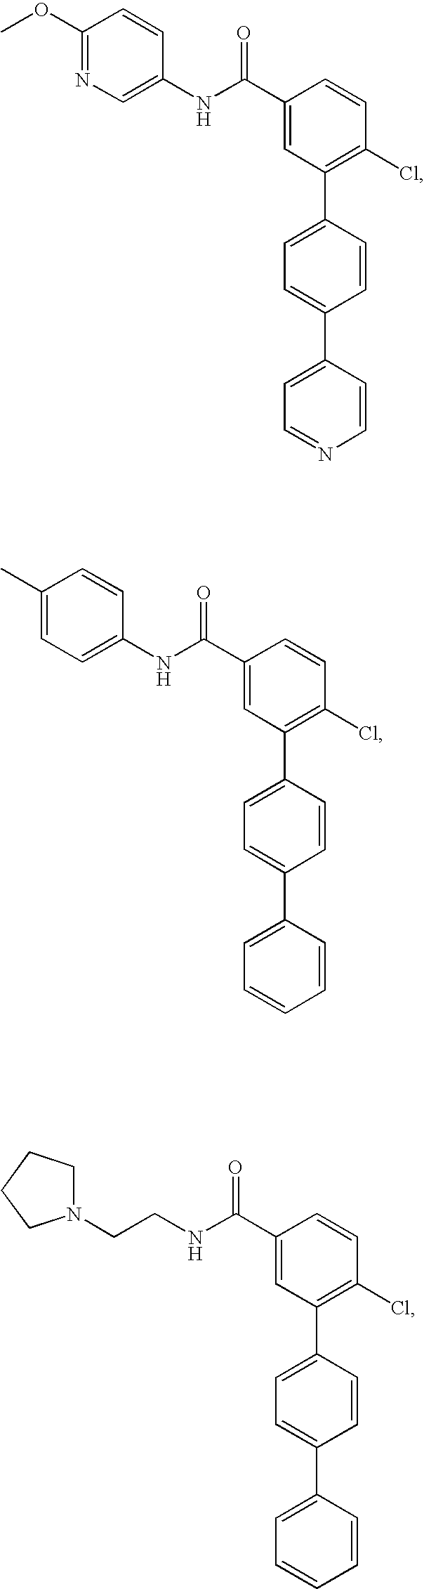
C1(C(NC2=CN=C(OC)C=C2)=O)=CC(C2=CC=C(C3=CC=NC=C3)C=C2)=C(Cl)C=C1.C1(C(NC2=CC=C(C)C=C2)=O)=CC(C2=CC=C(C3=CC=CC=C3)C=C2)=C(Cl)C=C1.C1(C(NCCN2CCCC2)=O)=CC(C2=CC=C(C3=CC=CC=C3)C=C2)=C(Cl)C=C1
